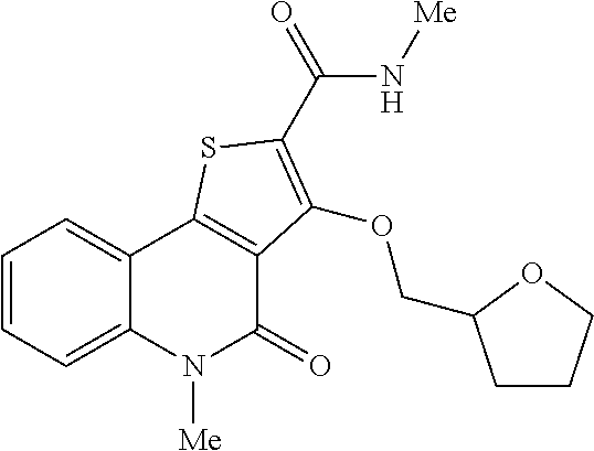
C1=CC=C2C(=C1)C1=C(C(=O)N2[Me])C(OCC2CCCO2)=C(C(=O)N[Me])S1
